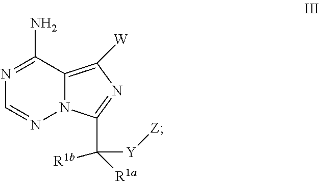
N1=C(N)C2=C([W])N=C(C([R1b])([Y][Z])[R1a])N2N=C1
